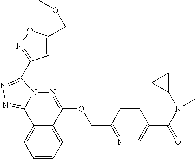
C1=CC=C2C(=C1)C1=NN=C(C3=NOC(COC)=C3)N1N=C2OCC1=NC=C(C(N(C)C2CC2)=O)C=C1
